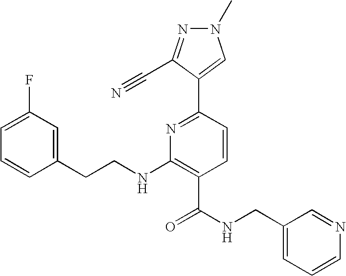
C1=CC(CCNC2=C(C(=O)NCC3=CC=CN=C3)C=CC(C3=CN(C)N=C3C#N)=N2)=CC(F)=C1
